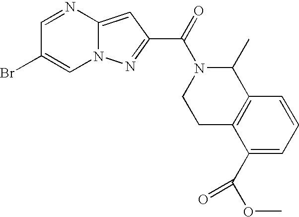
N1=CC(Br)=CN2C1=CC(C(=O)N1CCC3=C(C1C)C=CC=C3C(OC)=O)=N2
